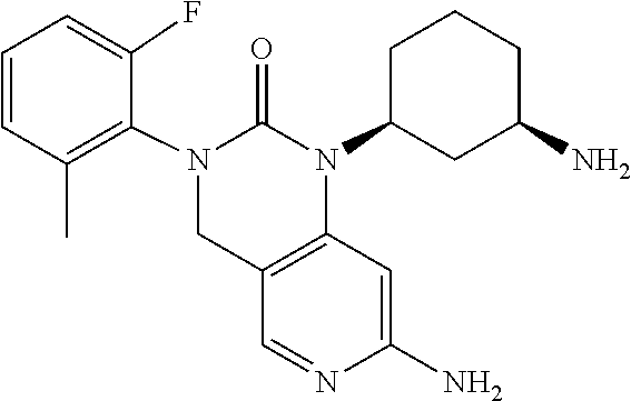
N1=CC2=C(C=C1N)N(C1CC(N)CCC1)C(=O)N(C1=C(C)C=CC=C1F)C2
